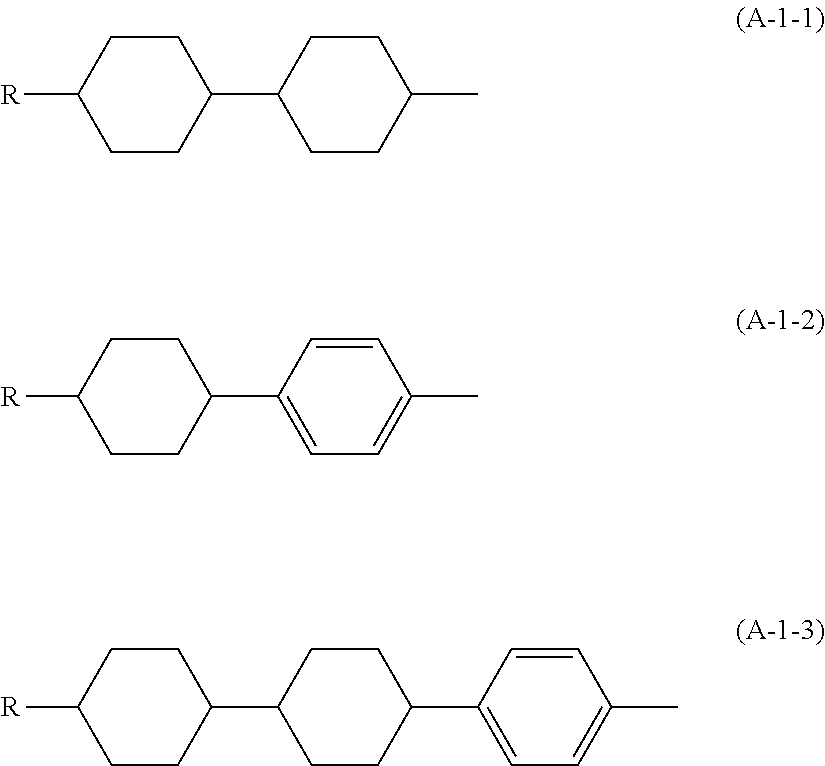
C1(C2CCC(C)CC2)CCC([R])CC1.C1(C2=CC=C(C)C=C2)CCC([R])CC1.C1(C2=CC=C(C)C=C2)CCC(C2CCC([R])CC2)CC1
